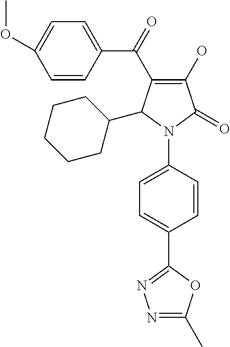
C1(O)=C(C(C2=CC=C(OC)C=C2)=O)C(C2CCCCC2)N(C2=CC=C(C3=NN=C(C)O3)C=C2)C1=O
